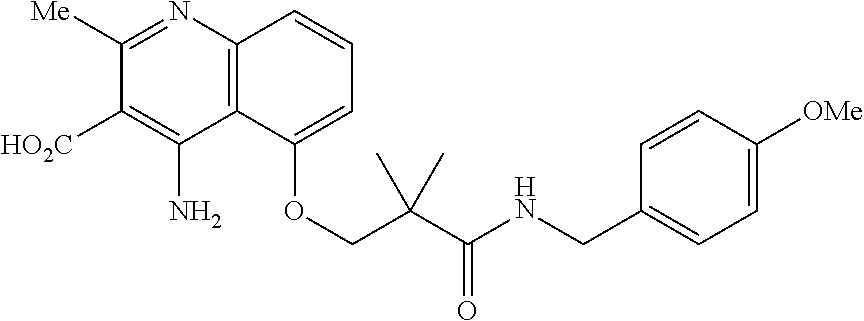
C1([Me])=NC2=C(C(N)=C1[HO2C])C(OCC(C(NCC1=CC=C([OMe])C=C1)=O)(C)C)=CC=C2
